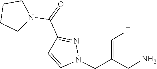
N1(CC(CN)=CF)C=CC(C(=O)N2CCCC2)=N1
